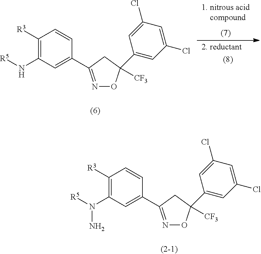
C1([R3])=C(N([R5])N)C=C(C2=NOC([CF3])(C3=CC(Cl)=CC(Cl)=C3)C2)C=C1.C1([R3])=C(N[R5])C=C(C2=NOC([CF3])(C3=CC(Cl)=CC(Cl)=C3)C2)C=C1
